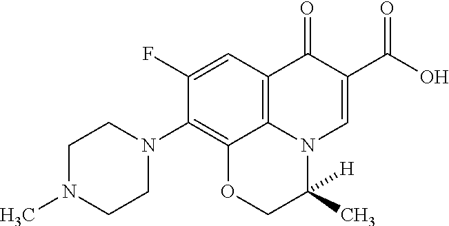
C12=C3C=C(F)C(N4CCN(C)CC4)=C1OCC(C)([H])N2C=C(C(=O)O)C3=O
